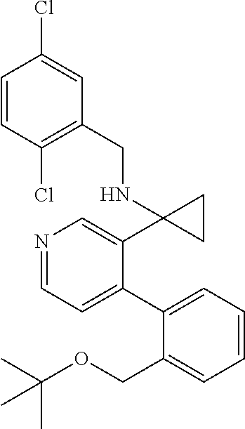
N1=CC=C(C2=CC=CC=C2COC(C)(C)C)C(C2(NCC3=C(Cl)C=CC(Cl)=C3)CC2)=C1
